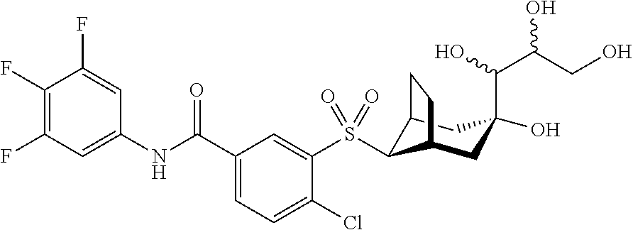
C1(NC(=O)C2=CC=C(Cl)C(S(C3C4CC(C(O)C(CO)O)(O)CC3CC4)(=O)=O)=C2)=CC(F)=C(F)C(F)=C1
